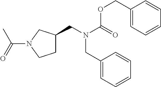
C1C(CN(C(=O)OCC2=CC=CC=C2)CC2=CC=CC=C2)CN(C(C)=O)C1
